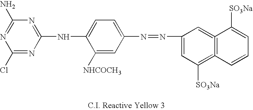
C1(Cl)=NC(NC2=CC=C(N=NC3=CC([SO3Na])=C4=C(=C3)C([SO3Na])=CC=C4)C=C2[NHCOCH3])=NC(N)=N1
